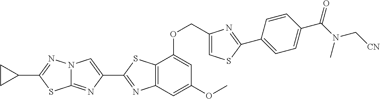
C1(C2=NC3=C(S2)C(OCC2=CSC(C4=CC=C(C(N(C)C[CN])=O)C=C4)=N2)=CC(OC)=C3)=CN2C(=N1)SC(C1CC1)=N2
